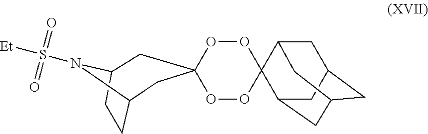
O1OC2(OOC13C1CC4CC(CC3C4)C1)CC1CCC(N1S([Et])(=O)=O)C2
